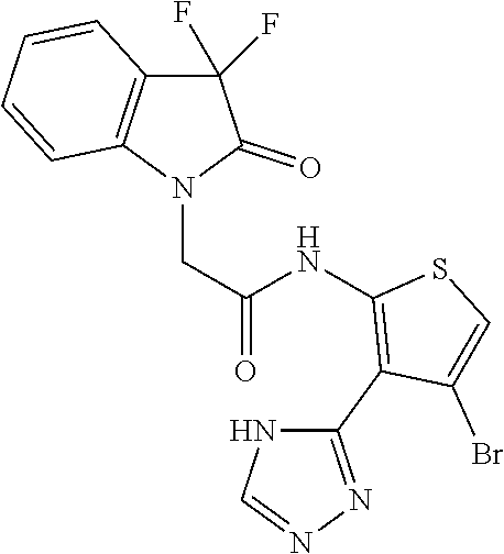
C1(F)(F)C2=C(N(CC(NC3=C(C4=NN=CN4)C(Br)=CS3)=O)C1=O)C=CC=C2
